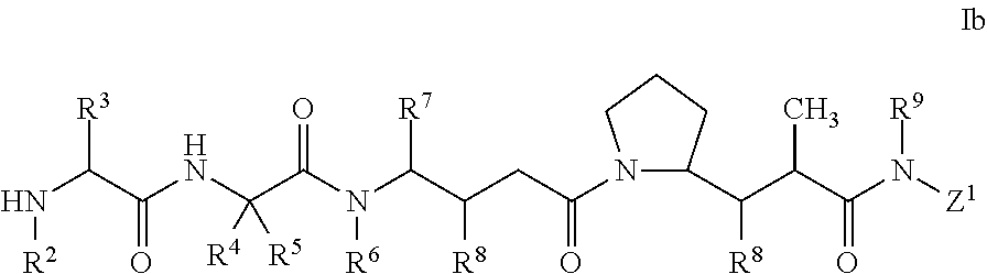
N1(C(CC(C(N(C(C(NC(C(N[R2])[R3])=O)([R4])[R5])=O)[R6])[R7])[R8])=O)C(C(C(C(N([Z1])[R9])=O)C)[R8])CCC1
